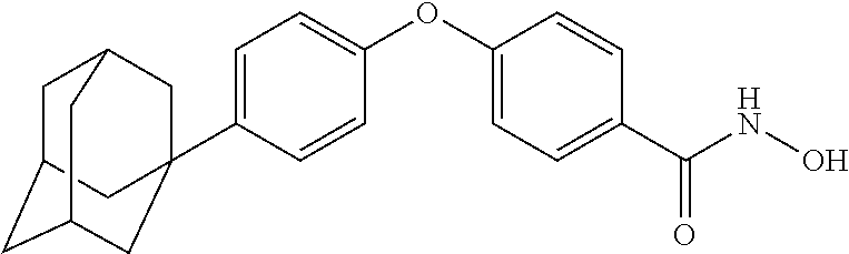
C1(C23CC4CC(CC(C2)C4)C3)=CC=C(OC2=CC=C(C(=O)NO)C=C2)C=C1
